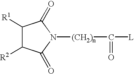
N1([(CH2)n]C([L])=O)C(=O)C([R1])C([R2])C1=O
